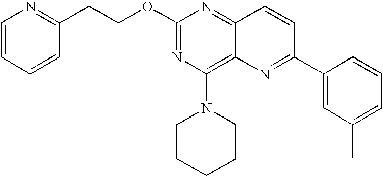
C1(OCCC2=NC=CC=C2)=NC(N2CCCCC2)=C2C(=N1)C=CC(C1=CC(C)=CC=C1)=N2
